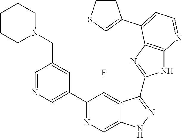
C1=NC=C(C2=NC=C3C(=C2F)C(C2=NC4=C(N2)N=CC=C4C2=CSC=C2)=NN3)C=C1CN1CCCCC1
